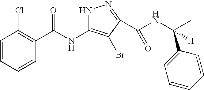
C1=CC=CC(C(NC2=C(Br)C(C(NC(C3=CC=CC=C3)(C)[H])=O)=NN2)=O)=C1Cl
